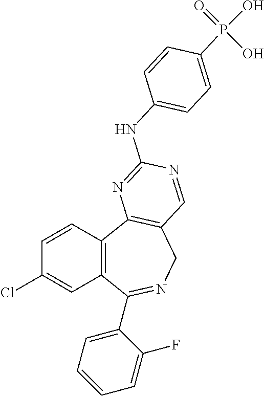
C1=CC2=C(C=C1Cl)C(C1=CC=CC=C1F)=NCC1=C2N=C(NC2=CC=C(P(O)(O)=O)C=C2)N=C1
